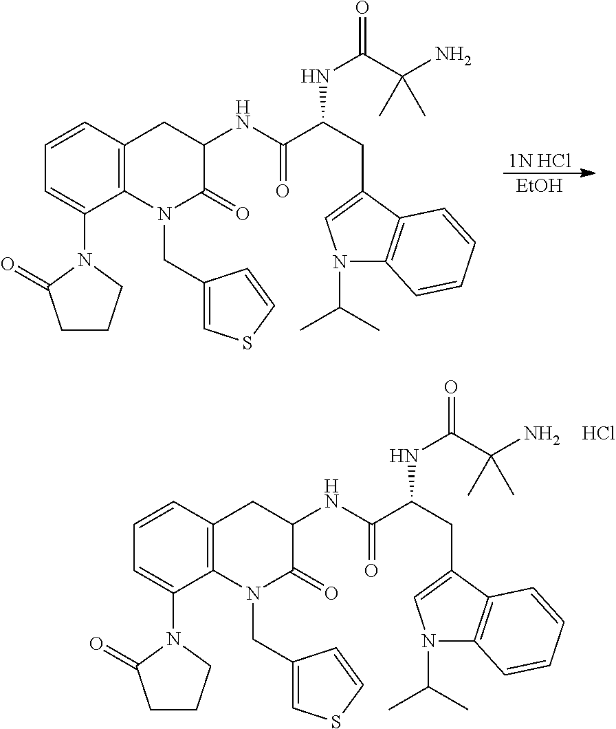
C1=CC2=C(C(N3C(=O)CCC3)=C1)N(CC1=CSC=C1)C(=O)C(NC(C(CC1=CN(C(C)C)C3=C1C=CC=C3)NC(=O)C(N)(C)C)=O)C2.Cl.[1N HCl].[EtOH].C1=CC2=C(C(N3C(=O)CCC3)=C1)N(CC1=CSC=C1)C(=O)C(NC(C(CC1=CN(C(C)C)C3=C1C=CC=C3)NC(=O)C(N)(C)C)=O)C2
